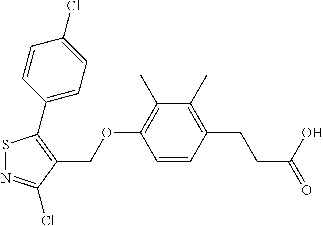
S1N=C(Cl)C(COC2=C(C)C(C)=C(CCC(=O)O)C=C2)=C1C1=CC=C(Cl)C=C1
